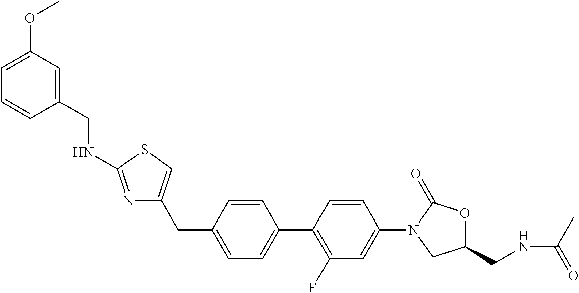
C1(CC2=CSC(NCC3=CC(OC)=CC=C3)=N2)=CC=C(C2=C(F)C=C(N3C(=O)OC(CNC(C)=O)C3)C=C2)C=C1
